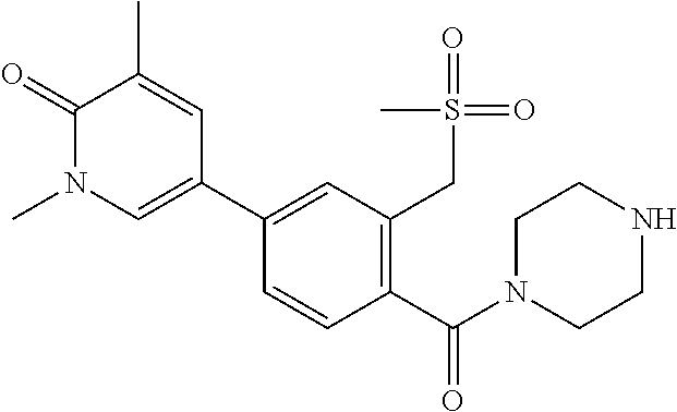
C1(C(N2CCNCC2)=O)=C(CS(C)(=O)=O)C=C(C2=CN(C)C(=O)C(C)=C2)C=C1
